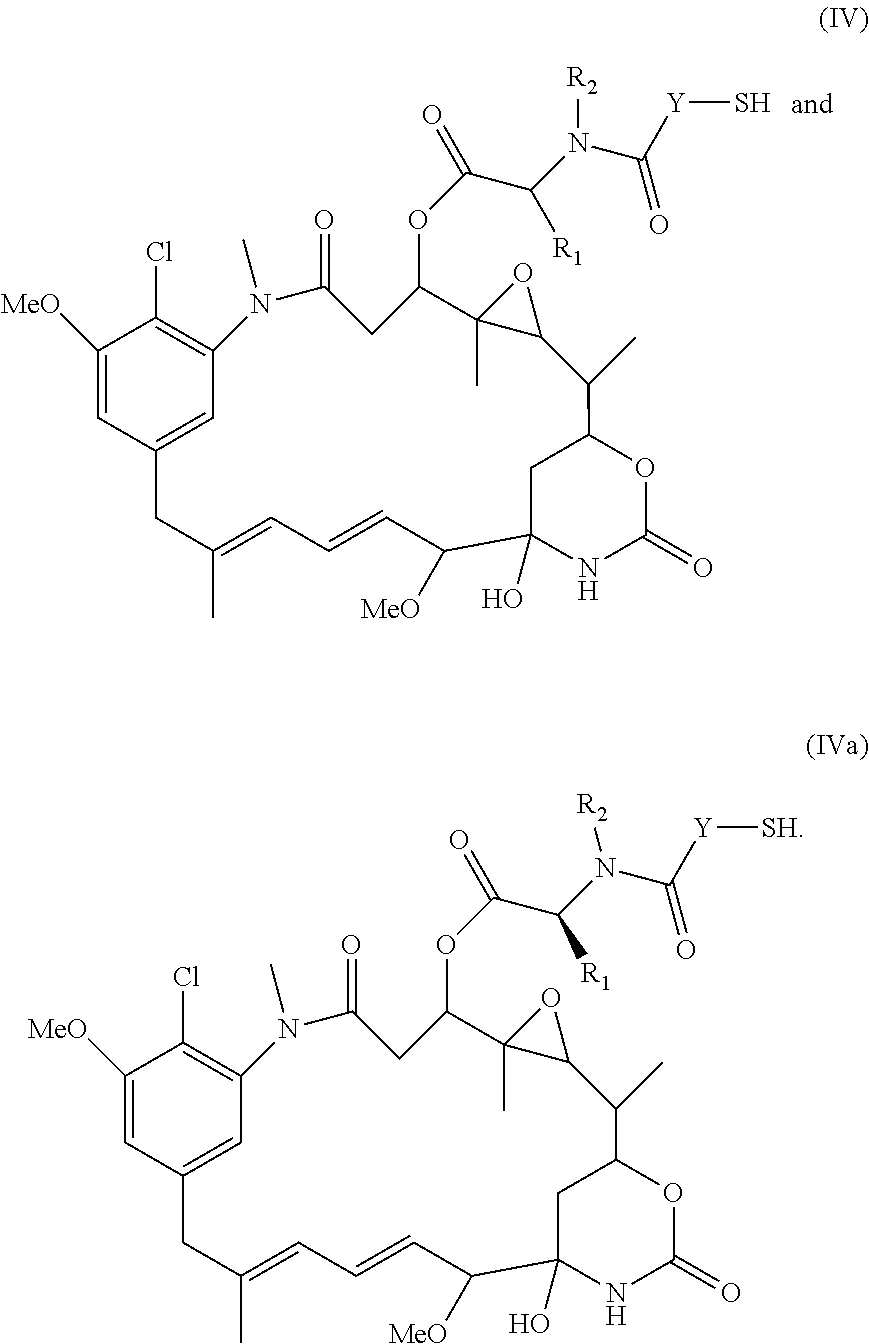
C1([MeO])=CC2=CC(=C1Cl)N(C)C(=O)CC(OC(=O)C(N([R2])C([Y]S)=O)[R1])C1(C)C(C(C)C3OC(=O)NC(O)(C([MeO])C=CC=C(C)C2)C3)O1.C1([MeO])=CC2=CC(=C1Cl)N(C)C(=O)CC(OC(=O)C(N([R2])C([Y][SH])=O)[R1])C1(C)C(C(C)C3OC(=O)NC(O)(C([MeO])C=CC=C(C)C2)C3)O1
